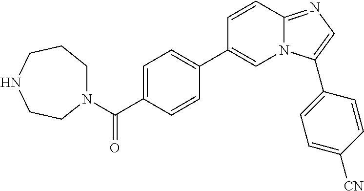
C1=C(C(N2CCCNCC2)=O)C=CC(C2=CN3C(=NC=C3C3=CC=C([CN])C=C3)C=C2)=C1
